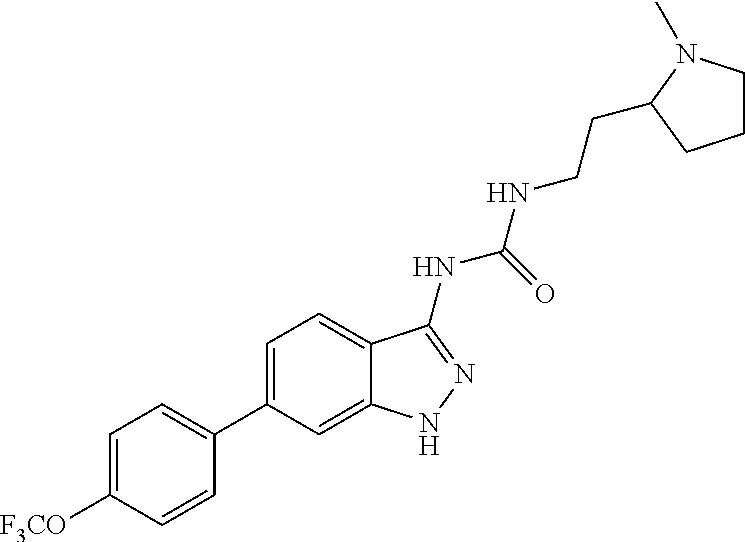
C1=C([F3CO])C=CC(C2=CC=C3C(=C2)NN=C3NC(NCCC2N(C)CCC2)=O)=C1
